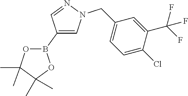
C1(B2OC(C)(C)C(C)(C)O2)=CN(CC2=CC=C(Cl)C(C(F)(F)F)=C2)N=C1
